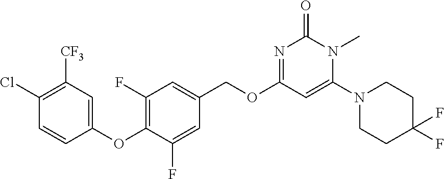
C1(OC2=C(F)C=C(COC3=NC(=O)N(C)C(N4CCC(F)(F)CC4)=C3)C=C2F)=CC([CF3])=C(Cl)C=C1
